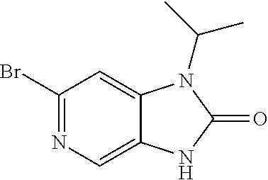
C1(Br)=NC=C2C(=C1)N(C(C)C)C(=O)N2
